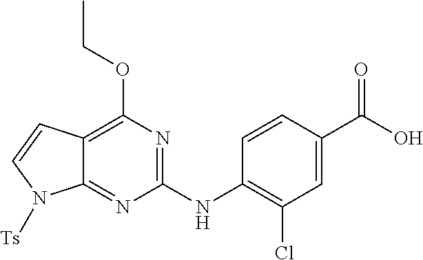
C1(NC2=C(Cl)C=C(C(O)=O)C=C2)=NC(OCC)=C2C(=N1)N([Ts])C=C2
